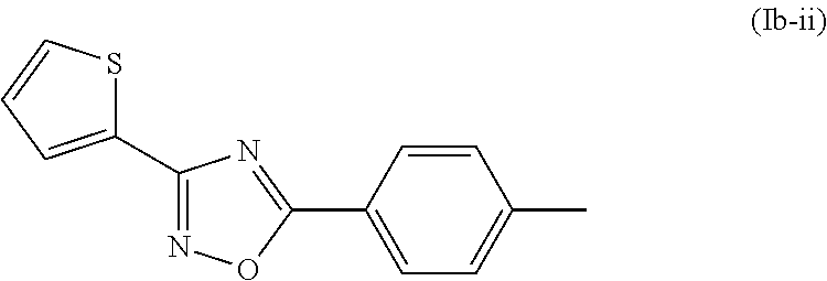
C1(C2=CC=CS2)=NOC(C2=CC=C(C)C=C2)=N1
